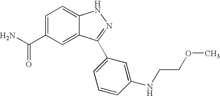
C(C1=CC=C2C(=C1)C(C1=CC=CC(NCCOC)=C1)=NN2)(N)=O
